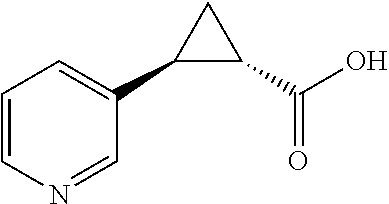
C1=CN=CC(C2C(C(O)=O)C2)=C1
